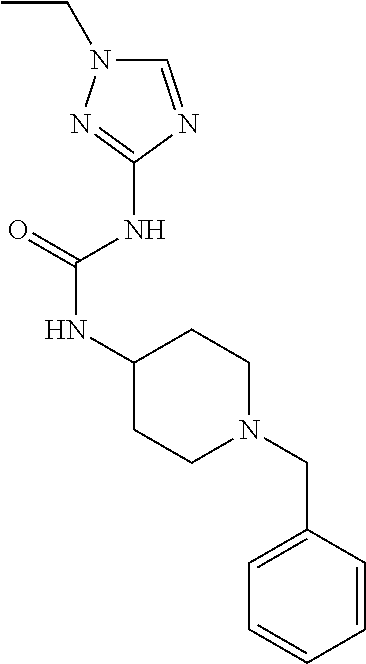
C1(NC(NC2CCN(CC3=CC=CC=C3)CC2)=O)=NN(CC)C=N1
